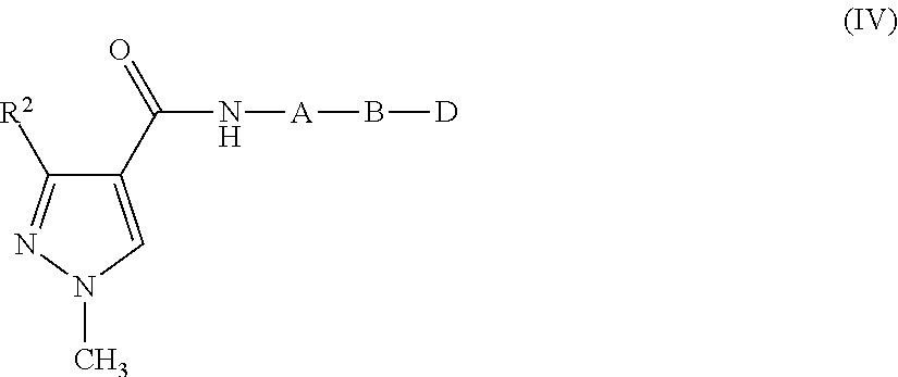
C1(C(=O)N[A]B[D])=CN(C)N=C1[R2]
